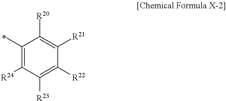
C1(C)=C([R24])C([R23])=C([R22])C([R21])=C1[R20]
